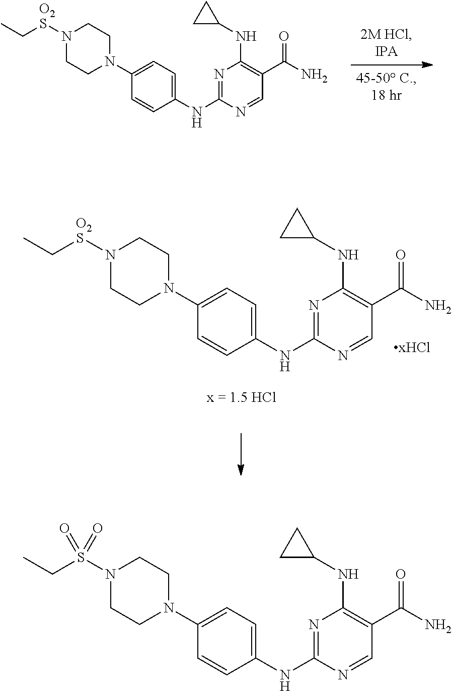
N1=C(NC2=CC=C(N3CCN([O2S]CC)CC3)C=C2)N=CC(C(N)=O)=C1NC1CC1.N1=C(NC2=CC=C(N3CCN([O2S]CC)CC3)C=C2)N=CC(C(N)=O)=C1NC1CC1.N1=C(NC2=CC=C(N3CCN(S(CC)(=O)=O)CC3)C=C2)N=CC(C(N)=O)=C1NC1CC1
